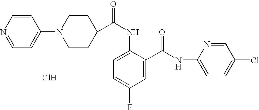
Cl.C1=NC=CC(N2CCC(C(NC3=CC=C(F)C=C3C(NC3=CC=C(Cl)C=N3)=O)=O)CC2)=C1
